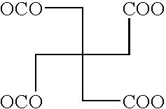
C(C(C[COO])(C[OCO])C[COO])[OCO]
